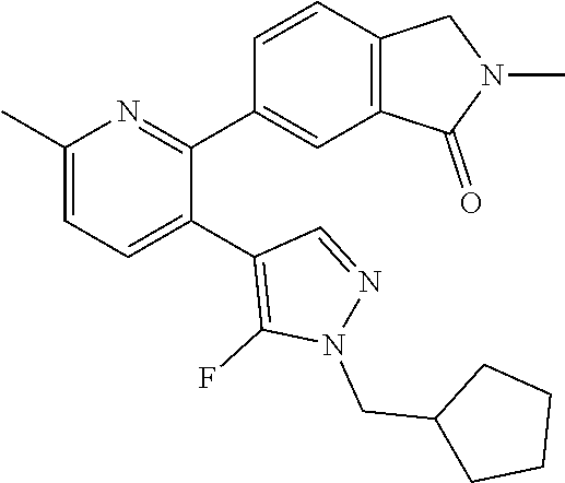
C1(C)=CC=C(C2=C(F)N(CC3CCCC3)N=C2)C(C2=CC3=C(C=C2)CN(C)C3=O)=N1
